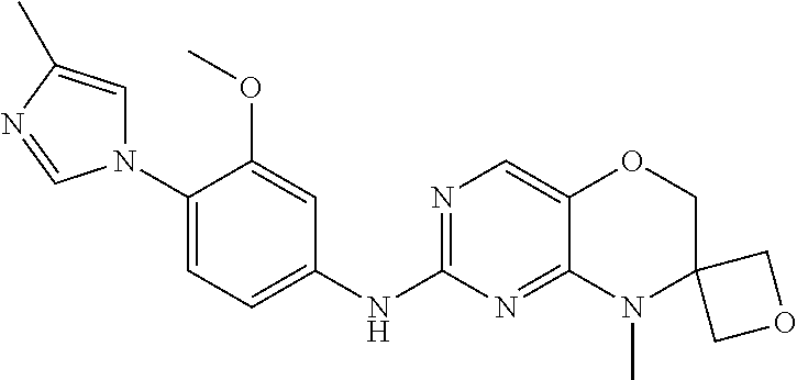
N1(C2=CC=C(NC3=NC=C4C(=N3)N(C)C3(CO4)COC3)C=C2OC)C=C(C)N=C1
